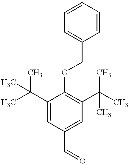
C1(C(C)(C)C)=CC(C=O)=CC(C(C)(C)C)=C1OCC1=CC=CC=C1
